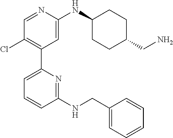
C1=NC(NC2CCC(CN)CC2)=CC(C2=CC=CC(NCC3=CC=CC=C3)=N2)=C1Cl
